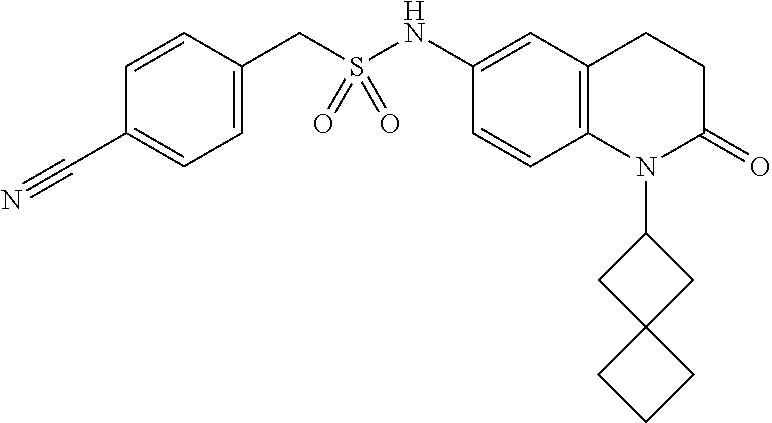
C1(CS(NC2=CC3=C(C=C2)N(C2CC4(C2)CCC4)C(=O)CC3)(=O)=O)=CC=C(C#N)C=C1
